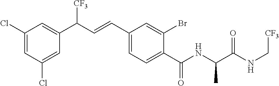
C1(Cl)=CC(Cl)=CC(C(C=CC2=CC=C(C(NC(C(NC[CF3])=O)C)=O)C(Br)=C2)[CF3])=C1
